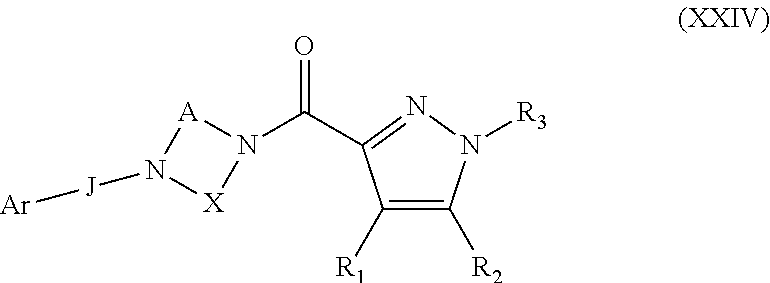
C1([R1])=C([R2])N([R3])N=C1C(N1[A]N([J][Ar])[X]1)=O
